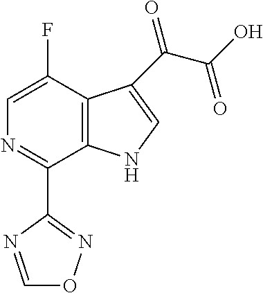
C1(C2=NOC=N2)=NC=C(F)C2=C1NC=C2C(C(O)=O)=O
